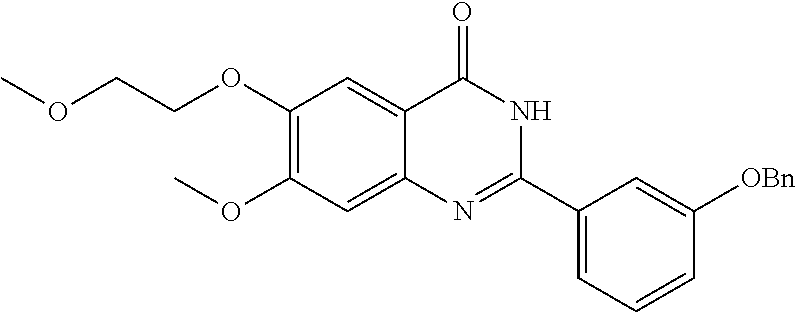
C1(OC)=C(OCCOC)C=C2C(=C1)N=C(C1=CC=CC([OBn])=C1)NC2=O
